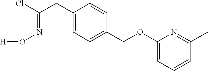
C1(CC(Cl)=NO[H])=CC=C(COC2=CC=CC(C)=N2)C=C1
